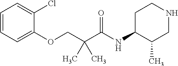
C1=CC=C(OCC(C(NC2CCNCC2C)=O)(C)C)C(Cl)=C1
